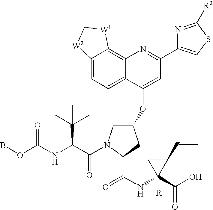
C1(OC2=CC(C3=CSC([R2])=N3)=NC3=C4C(=CC=C23)[W2]C[W1]4)CN(C(=O)C(C(C)(C)C)NC(=O)OB)C(C(=O)NC2(C(=O)O)CC2C=C)C1
